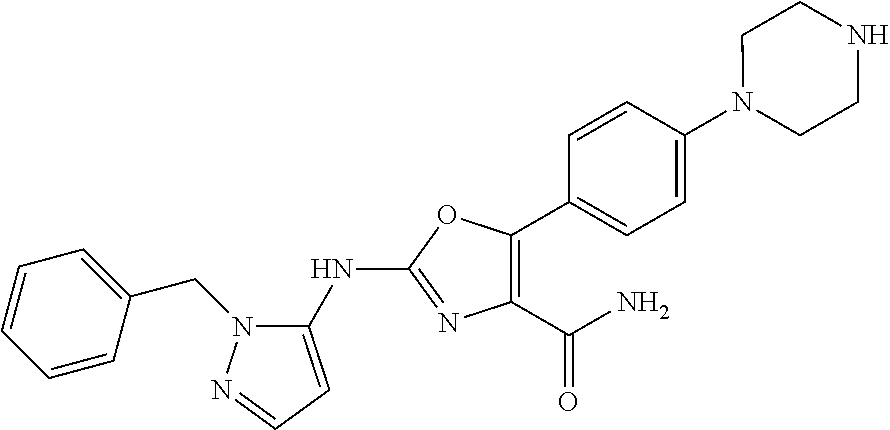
C1(NC2=NC(C(=O)N)=C(C3=CC=C(N4CCNCC4)C=C3)O2)=CC=NN1CC1=CC=CC=C1
